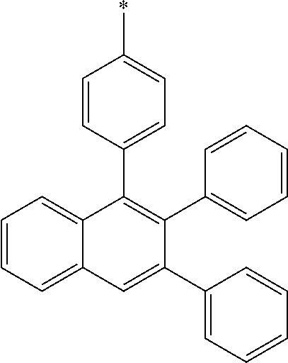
C1=C(C2=CC=CC=C2)C(C2=CC=CC=C2)=C(C2=CC=C(*)C=C2)C2=CC=CC=C12
